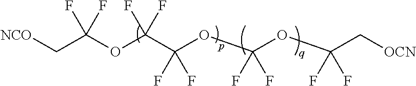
[NCO]CC(OC(C(OC(OC(C[OCN])(F)F)(F)F)(F)F)(F)F)(F)F
